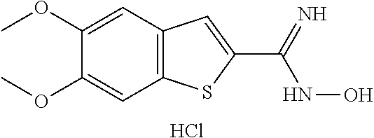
C1(OC)=CC2=C(C=C1OC)SC(C(=N)NO)=C2.Cl
